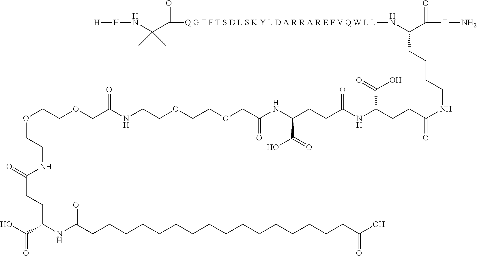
O(CCOCC(NCCOCCOCC(NC(CCC(NC(CCC(NCCCCC(C([T]N)=O)N[Q G T F T S D L S K Y L D A R R A R E F V Q W L L]C(C(N[H][H])(C)C)=O)=O)C(=O)O)=O)C(=O)O)=O)=O)CCNC(CCC(NC(CCCCCCCCCCCCCCCCC(O)=O)=O)C(O)=O)=O
